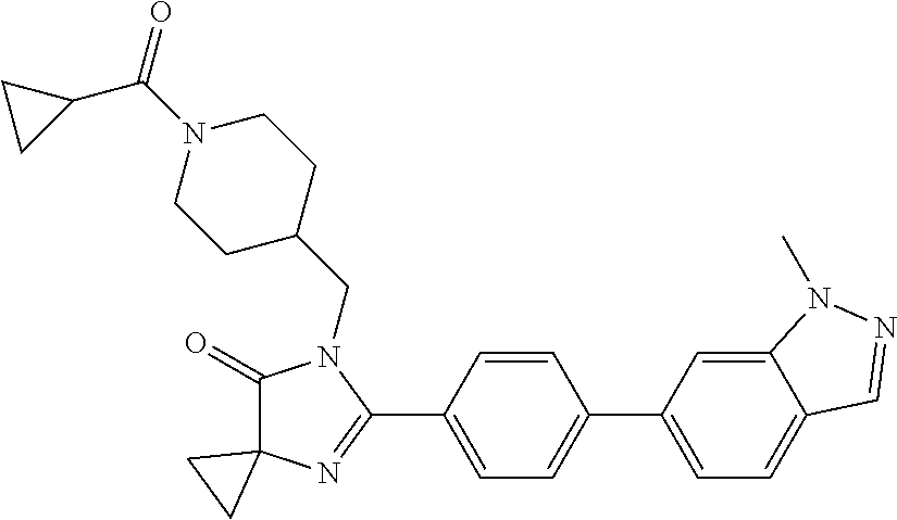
C1(=O)C2(N=C(C3=CC=C(C4=CC=C5C(=C4)N(C)N=C5)C=C3)N1CC1CCN(C(=O)C3CC3)CC1)CC2
